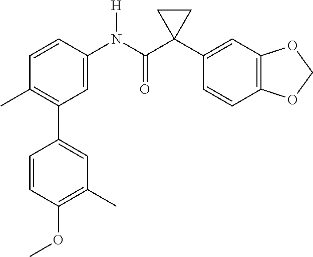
C1=C(N(C(C2(C3=CC4=C(C=C3)OCO4)CC2)=O)[H])C=CC(C)=C1C1=CC(C)=C(OC)C=C1
